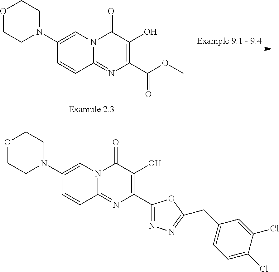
C1=CC(N2CCOCC2)=CN2C1=NC(C(OC)=O)=C(O)C2=O.C1=CC(N2CCOCC2)=CN2C1=NC(C1=NN=C(CC3=CC=C(Cl)C(Cl)=C3)O1)=C(O)C2=O
